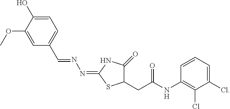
C1=C(O)C(OC)=CC(C=NN=C2SC(CC(NC3=C(Cl)C(Cl)=CC=C3)=O)C(=O)N2)=C1
